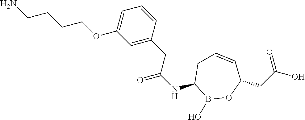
C1(NC(=O)CC2=CC(OCCCCN)=CC=C2)B(O)OC(CC(O)=O)C=CC1
